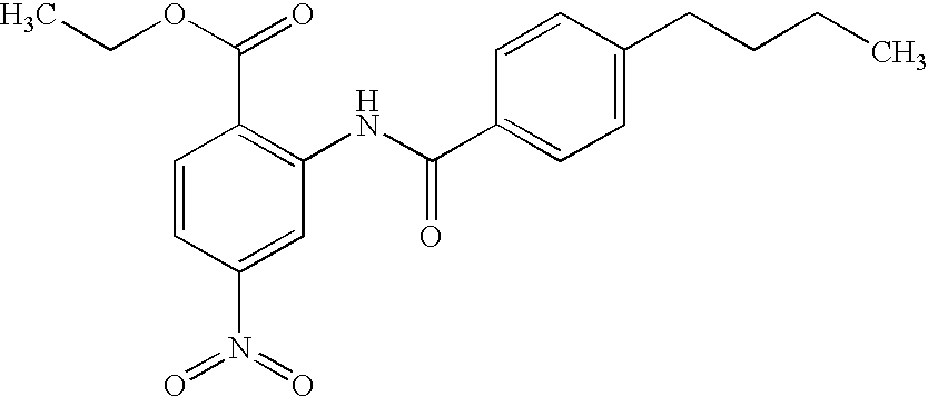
C1=CC(N(=O)=O)=CC(NC(=O)C2=CC=C(CCCC)C=C2)=C1C(=O)OCC
